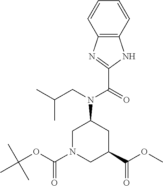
C12=C(C=CC=C1)NC(C(=O)N(CC(C)C)C1CN(C(=O)OC(C)(C)C)CC(C(OC)=O)C1)=N2
